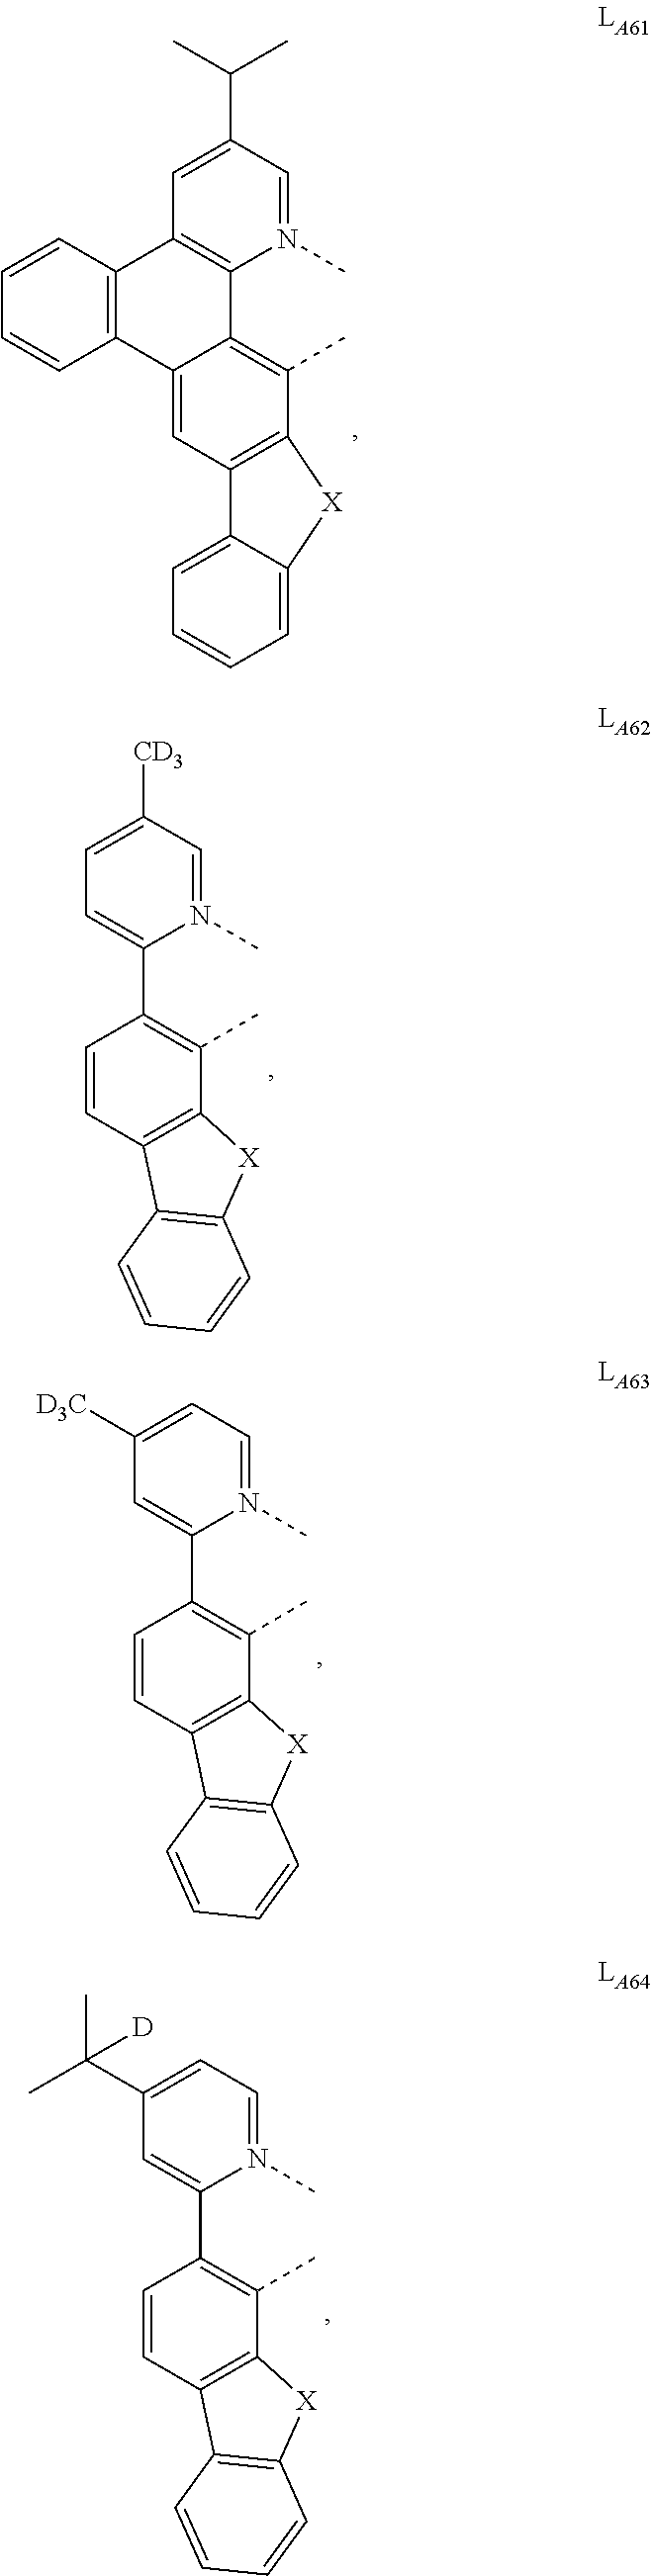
C1(C(C)C)=CC2=C(N(C)=C1)C1=C(C)C3=C(C=C1C1=C2C=CC=C1)C1=CC=CC=C1[X]3.C1([CD3])=CC=C(C2=C(C)C3=C(C=C2)C2=C([X]3)C=CC=C2)N(C)=C1.C1=C([D3C])C=C(C2=C(C)C3=C(C=C2)C2=C([X]3)C=CC=C2)N(C)=C1.C1=C(C(C)(C)[D])C=C(C2=C(C)C3=C(C=C2)C2=C([X]3)C=CC=C2)N(C)=C1
